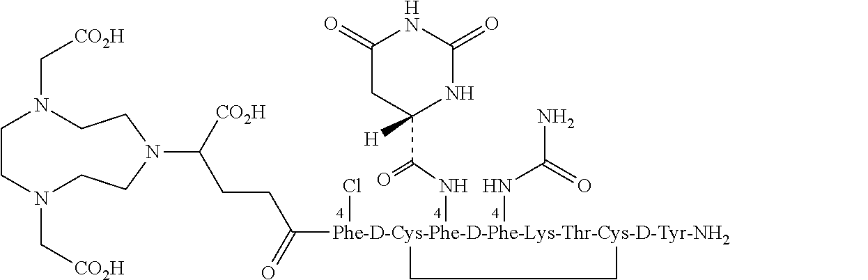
C1CN(C[CO2H])CCN(C([CO2H])CCC([Phe-D-Cys-Phe-D-Phe-Lys-Thr-Cys-D-Tyr-NH2]2(NC(C3([H])CC(=O)NC(=O)N3)=O)(NC(N)=O)(Cl)CC2)=O)CCN1C[CO2H]
